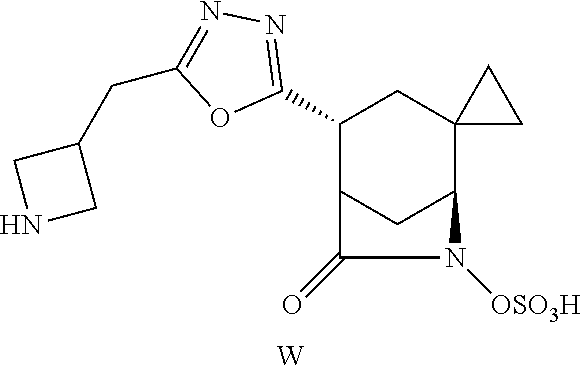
C1(C2C3CC(C4(C2)CC4)N([OSO3H])C3=O)=NN=C(CC2CNC2)O1.[W]
